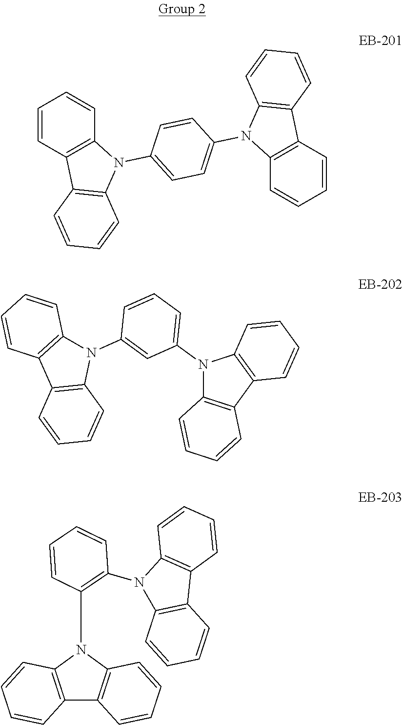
C12=C(C=CC=C1)C1=C(N2C2=CC=C(N3C4=C(C=CC=C4)C4=C3C=CC=C4)C=C2)C=CC=C1.C1=CC=CC2=C1N(C1=CC=CC(N3C4=C(C=CC=C4)C4=C3C=CC=C4)=C1)C1=C2C=CC=C1.C12=C(C=CC=C1)C1=C(N2C2=C(N3C4=C(C5=C3C=CC=C5)C=CC=C4)C=CC=C2)C=CC=C1
